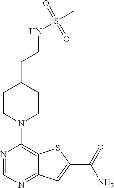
N1=CN=C2C(=C1N1CCC(CCNS(=O)(C)=O)CC1)SC(C(=O)N)=C2
